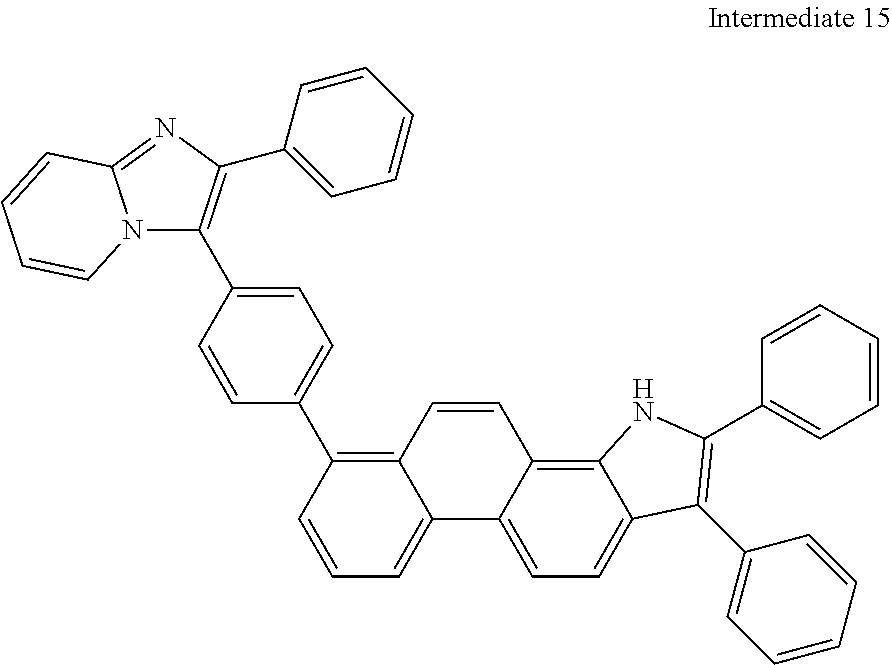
C1=C(C2=C(C3=CC=CC=C3)N=C3N2C=CC=C3)C=CC(C2=C3C(=CC=C2)C2=CC=C4C(=C2C=C3)NC(C2=CC=CC=C2)=C4C2=CC=CC=C2)=C1
